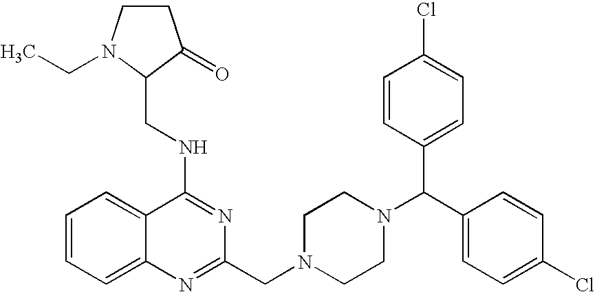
C1=CC=C2C(=C1)C(NCC1C(=O)CCN1CC)=NC(CN1CCN(C(C3=CC=C(Cl)C=C3)C3=CC=C(Cl)C=C3)CC1)=N2
